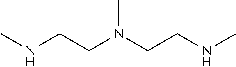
CNCCN(CCNC)C
